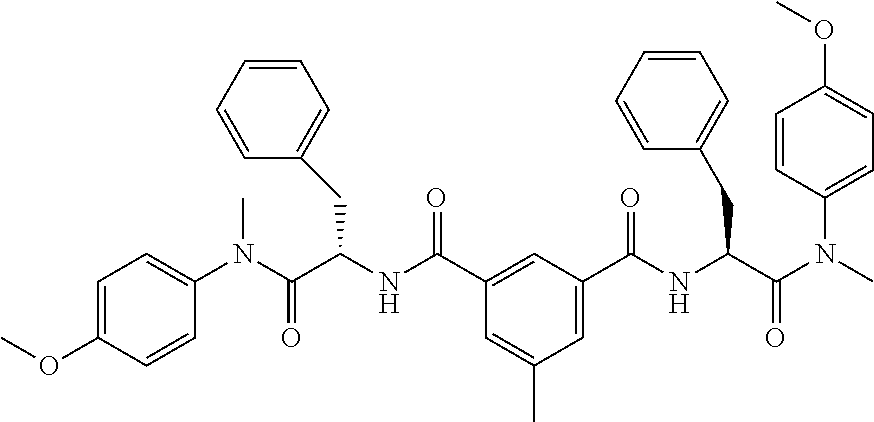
C1=C(OC)C=CC(N(C(C(NC(C2=CC(C(NC(C(N(C)C3=CC=C(OC)C=C3)=O)CC3=CC=CC=C3)=O)=CC(C)=C2)=O)CC2=CC=CC=C2)=O)C)=C1
